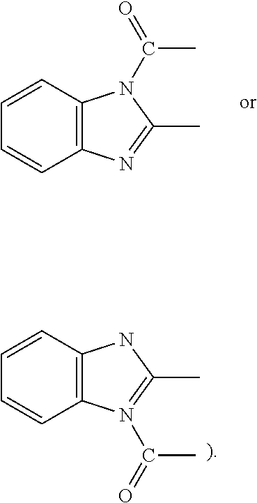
C1=CC=CC2=C1N(C(C)=O)C(C)=N2.C1=CC=CC2=C1NC(C)=N2C(C)=O
